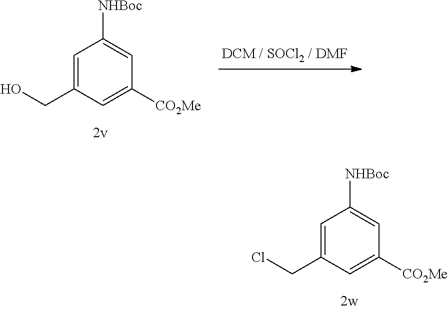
C1=C(CCl)C=C([CO2Me])C=C1[NHBoc].C1=C(CO)C=C([CO2Me])C=C1[NHBoc]
